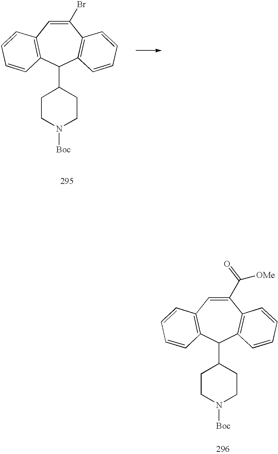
C1(Br)=CC2=C(C(C3CCN([Boc])CC3)C3=C1C=CC=C3)C=CC=C2.C1(C([OMe])=O)=CC2=C(C(C3CCN([Boc])CC3)C3=C1C=CC=C3)C=CC=C2
